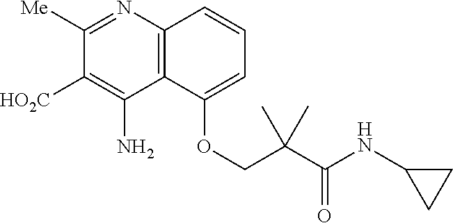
C12=C(N=C([Me])C([HO2C])=C1N)C=CC=C2OCC(C(NC1CC1)=O)(C)C
